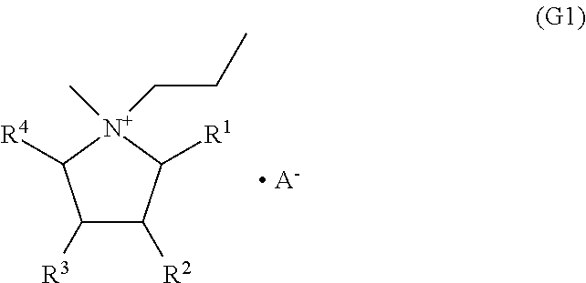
C1([R3])C([R2])C([R1])[N+](C)(CCC)C1[R4].[ A-]
